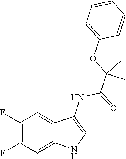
C1(F)=C(F)C=C2C(=C1)C(NC(=O)C(OC1=CC=CC=C1)(C)C)=CN2
